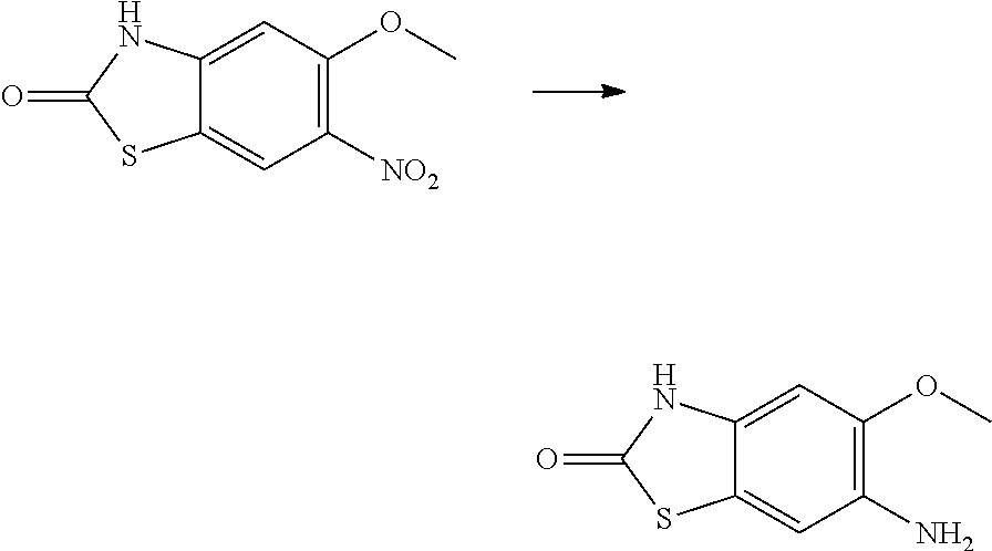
C1([NO2])=C(OC)C=C2C(=C1)SC(=O)N2.C1(N)=C(OC)C=C2C(=C1)SC(=O)N2
